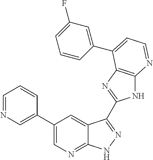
C1=NC=C(C2=CN=C3C(=C2)C(C2=NC4=C(N2)N=CC=C4C2=CC(F)=CC=C2)=NN3)C=C1
